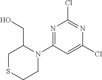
C1SCCN(C2=NC(Cl)=NC(Cl)=C2)C1CO
